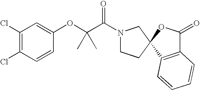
C1(Cl)=C(Cl)C=CC(OC(C(N2CCC3(C2)C2=C(C(=O)O3)C=CC=C2)=O)(C)C)=C1
